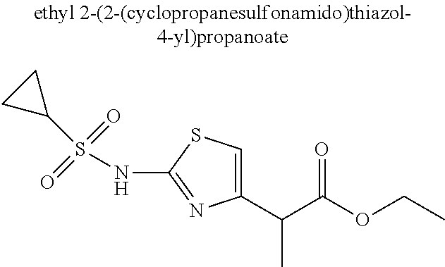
C(C(OCC)=O)(C1=CSC(NS(=O)(=O)C2CC2)=N1)C
